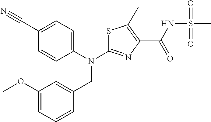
C1(C#N)=CC=C(N(C2=NC(C(NS(C)(=O)=O)=O)=C(C)S2)CC2=CC(OC)=CC=C2)C=C1
